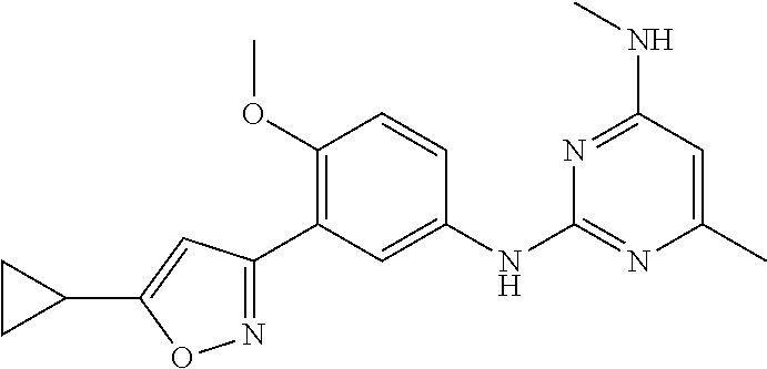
C1=CC(OC)=C(C2=NOC(C3CC3)=C2)C=C1NC1=NC(C)=CC(NC)=N1
